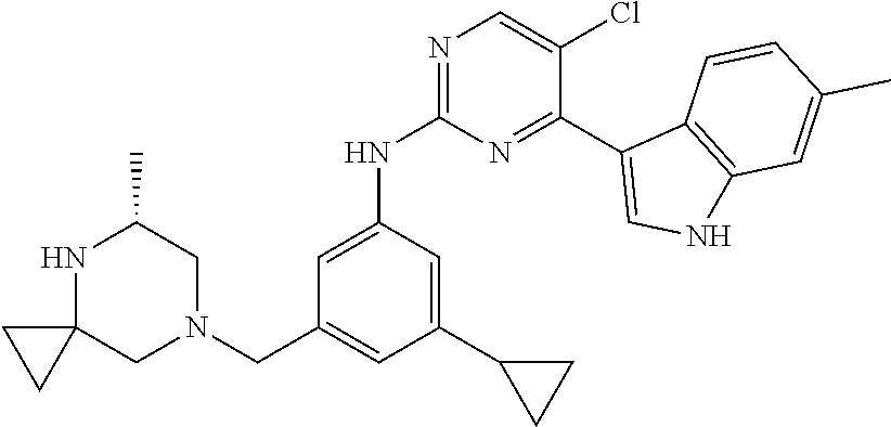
N1C2(CN(CC3=CC(C4CC4)=CC(NC4=NC=C(Cl)C(C5=CNC6=C5C=CC(C)=C6)=N4)=C3)CC1C)CC2
